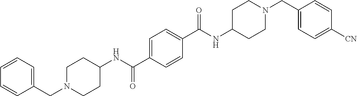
C1(NC(C2=CC=C(C(NC3CCN(CC4=CC=C([CN])C=C4)CC3)=O)C=C2)=O)CCN(CC2=CC=CC=C2)CC1
